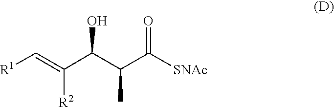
[R1]C=C(C(C(C([SNAc])=O)C)O)[R2]
